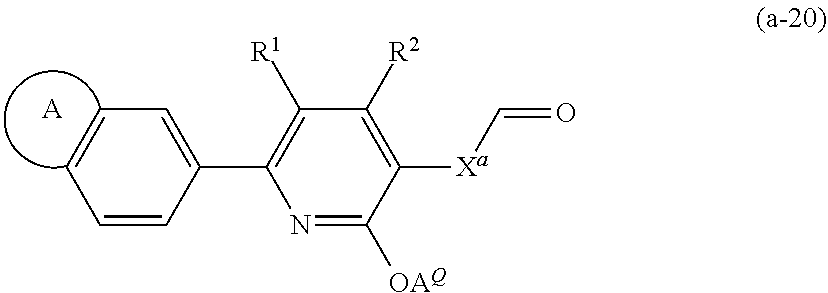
C1=CC=CC(C2=C([R1])C([R2])=C([Xa]C=O)C([OAQ])=N2)=C1.[A]
